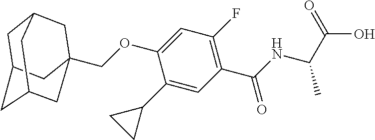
C1C2CC3CC(COC4=CC(F)=C(C(=O)NC(C(O)=O)C)C=C4C4CC4)(CC1C3)C2
